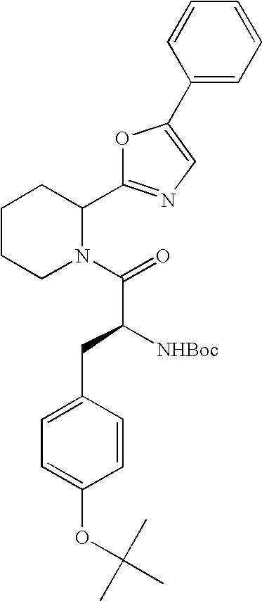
C1(C2=CN=C(C3CCCCN3C(=O)C(CC3=CC=C(OC(C)(C)C)C=C3)[NHBoc])O2)=CC=CC=C1
